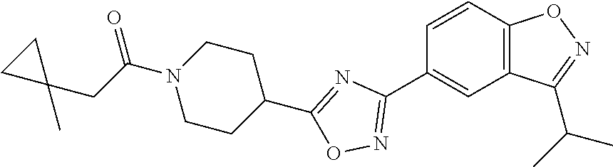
C1=CC2=C(C=C1C1=NOC(C3CCN(C(CC4(C)CC4)=O)CC3)=N1)C(C(C)C)=NO2
